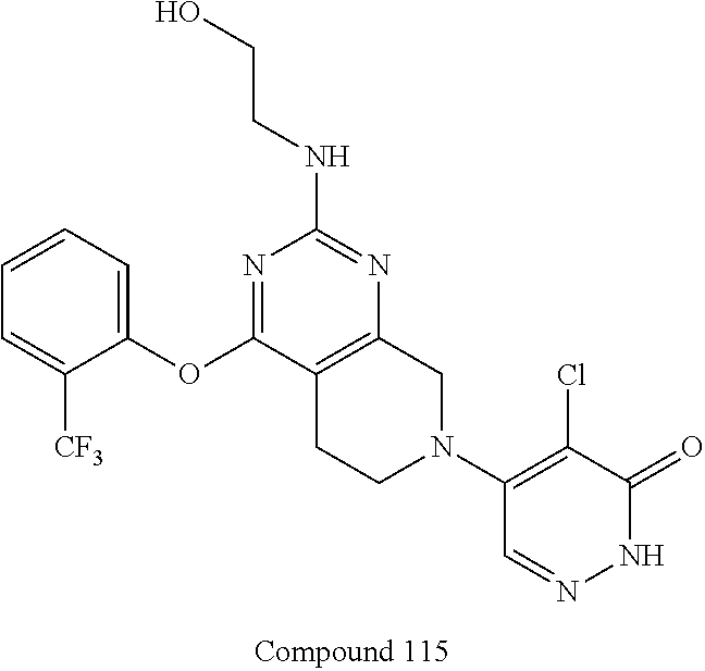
N1=C(OC2=CC=CC=C2[CF3])C2=C(N=C1NCCO)CN(C1=C(Cl)C(=O)NN=C1)CC2
